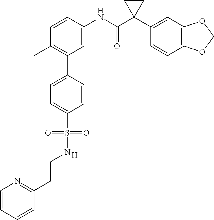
C1=C(NC(C2(C3=CC4=C(C=C3)OCO4)CC2)=O)C=CC(C)=C1C1=CC=C(S(=O)(=O)NCCC2=NC=CC=C2)C=C1.[H]
